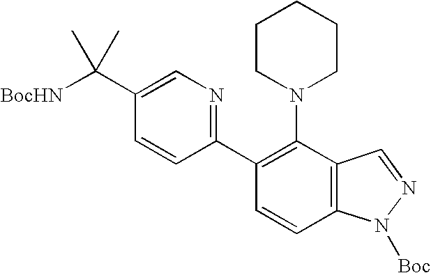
C1(C2=C(N3CCCCC3)C3=C(C=C2)N([Boc])N=C3)=NC=C(C([BocHN])(C)C)C=C1
